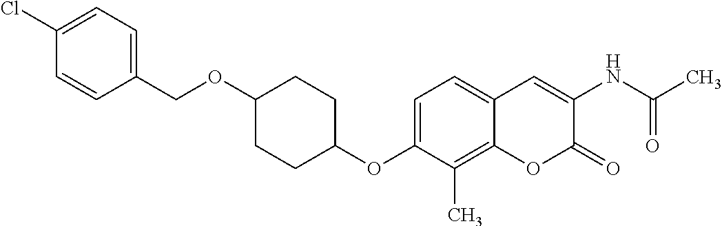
C1(OC2=CC=C3C(=C2C)OC(=O)C(NC(C)=O)=C3)CCC(OCC2=CC=C(Cl)C=C2)CC1
